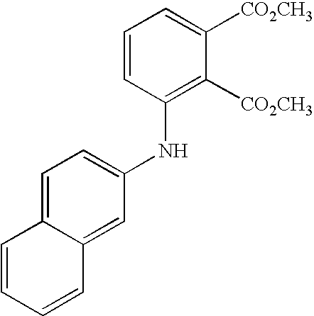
C1=CC(NC2=CC=C3C(=C2)C=CC=C3)=C([CO2CH3])C([CO2CH3])=C1
